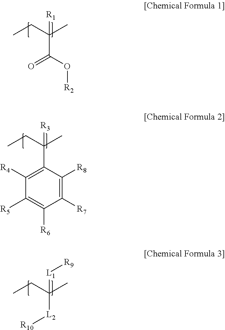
CCC(C)([R1])C(O[R2])=O.CCC(C)([R3])C1=C([R4])C([R5])=C([R6])C([R7])=C1[R8].CCC(C)([L1][R9])[L2][R10]
